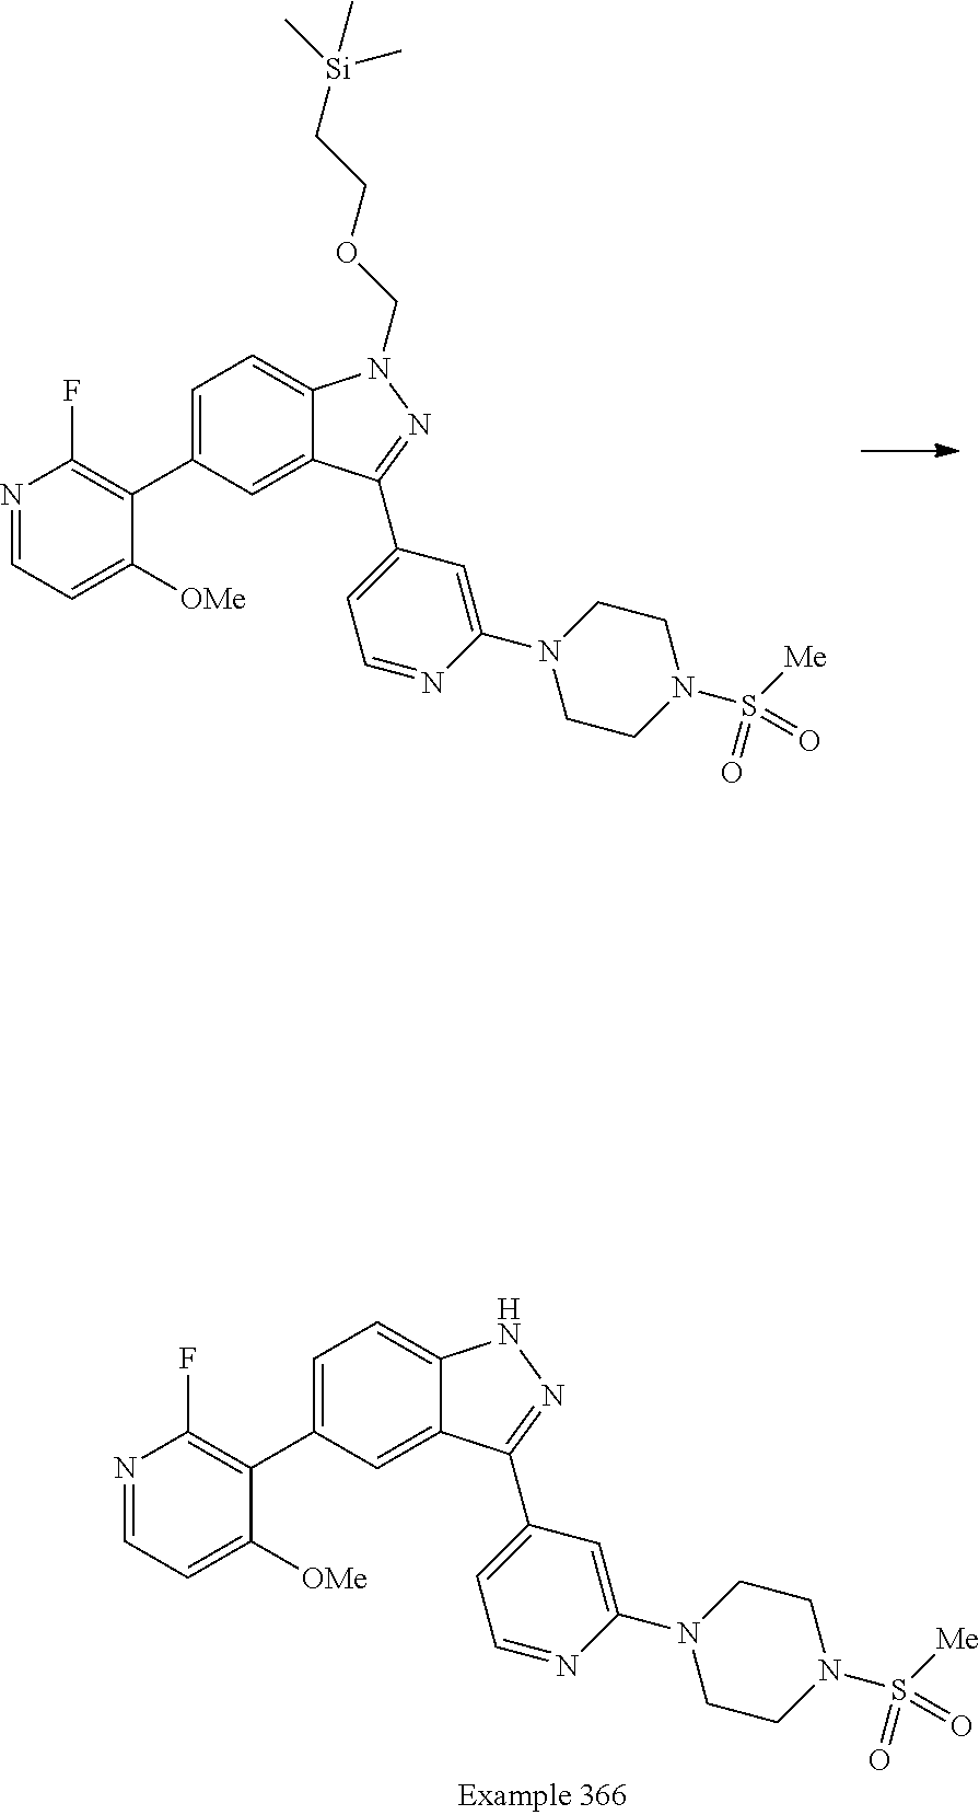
N1=CC=C([OMe])C(C2=CC=C3C(=C2)C(C2=CC=NC(N4CCN(S(=O)([Me])=O)CC4)=C2)=NN3COCC[Si](C)(C)C)=C1F.N1=CC=C([OMe])C(C2=CC=C3C(=C2)C(C2=CC=NC(N4CCN(S(=O)([Me])=O)CC4)=C2)=NN3)=C1F
